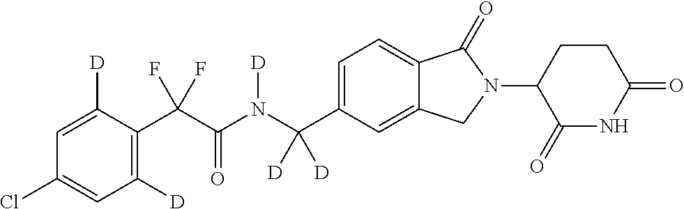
C1=C([D])C(C(C(N(C(C2=CC=C3C(=C2)CN(C2C(=O)NC(=O)CC2)C3=O)([D])[D])[D])=O)(F)F)=C([D])C=C1Cl
